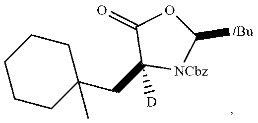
C1C(C)(CC2([D])[NCbz]C([tBu])OC2=O)CCCC1
